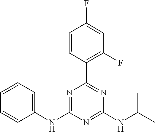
C1=CC(C2=NC(NC(C)C)=NC(NC3=CC=CC=C3)=N2)=C(F)C=C1F
